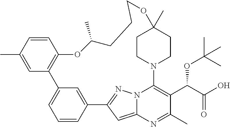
CC1=CC2=C(C=C1)OC(C)CCCOC1(C)CCN(C3=C(C(C(O)=O)OC(C)(C)C)C(C)=NC4=CC(=NN43)C3=CC2=CC=C3)CC1
